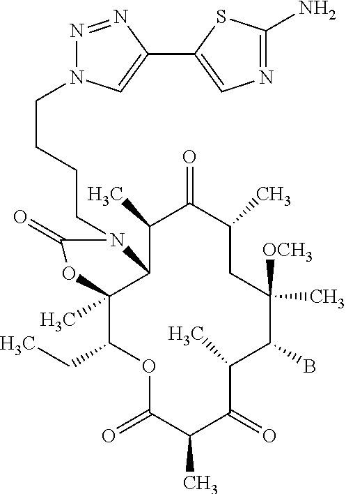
O1C(=O)C(C)C(=O)C(C)C(B)C([OCH3])(C)CC(C)C(=O)C(C)C2C(C)(C1CC)OC(=O)N2CCCCN1N=NC(C2=CN=C(N)S2)=C1
